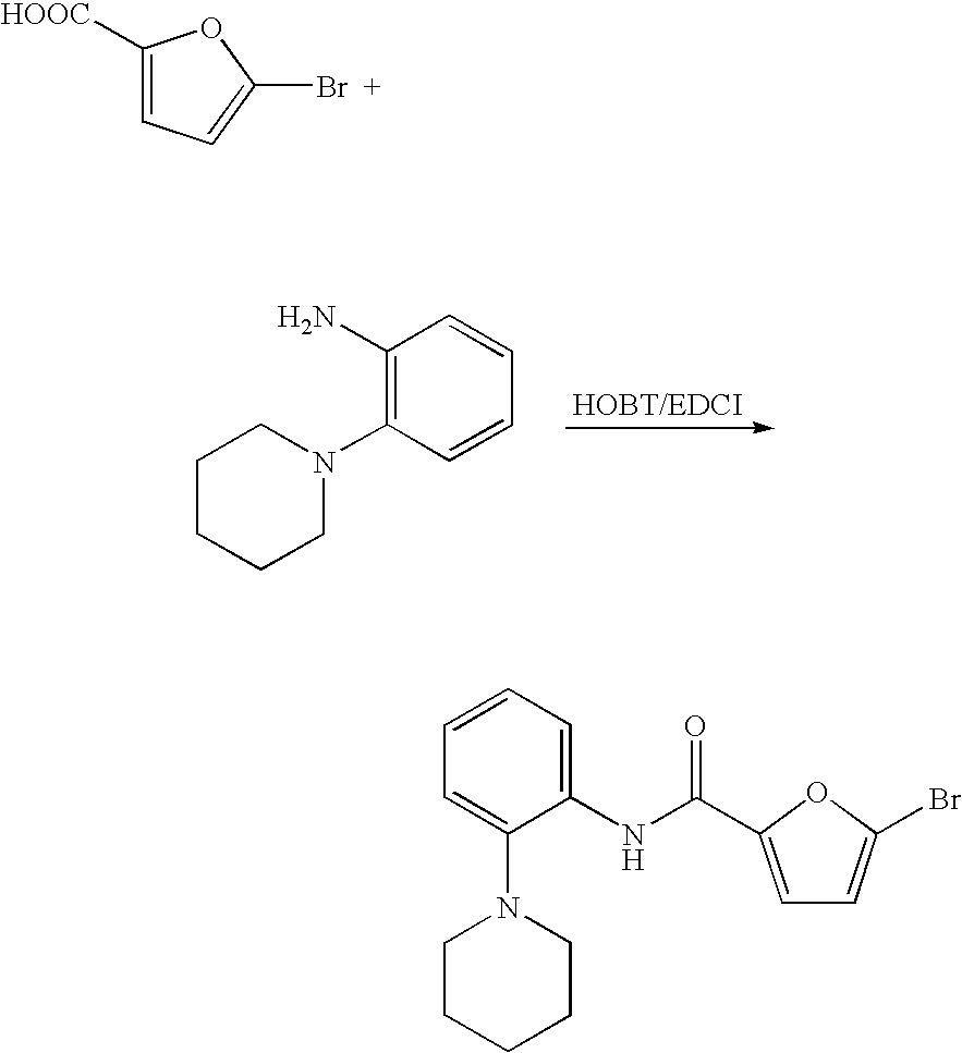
C1([HOOC])=CC=C(Br)O1.C1CCCN(C2=C(N)C=CC=C2)C1.C1=CC=C(NC(C2=CC=C(Br)O2)=O)C(N2CCCCC2)=C1
